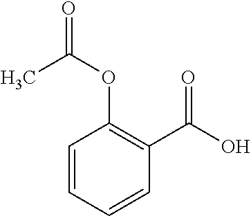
C1=CC=CC(C(O)=O)=C1OC(=O)C
